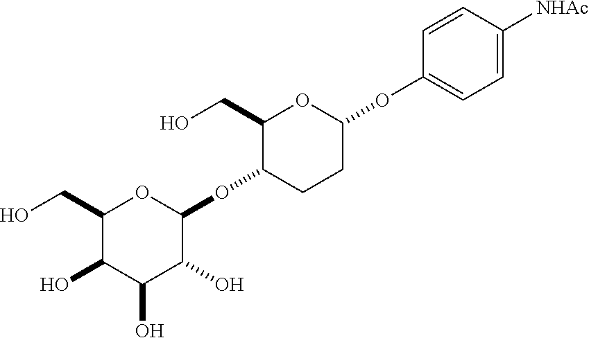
C1(CO)C(O)C(O)C(O)C(OC2CCC(OC3=CC=C([NHAc])C=C3)OC2CO)O1
